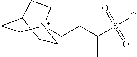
C12CC[N+](CCC(S(O)(=O)=O)C)(CC1)CC2
